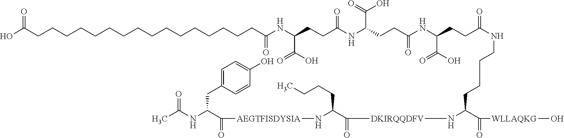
C(C(=O)O)(NC(CCC(C(=O)O)NC(CCC(NC(=O)CCCCCCCCCCCCCCCCC(O)=O)C(=O)O)=O)=O)CCC(=O)NCCCCC(C(=O)[WLLAQKG]O)N[DKIRQQDFV]C(=O)C(N[AEGTFISDYSIA]C(=O)C(NC(C)=O)CC1=CC=C(O)C=C1)CCCC
